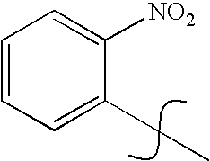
C1=C(CC)C([NO2])=CC=C1
